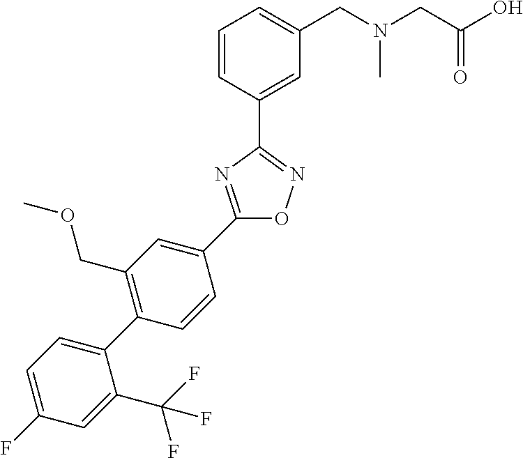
C1=CC(C2=NOC(C3=CC(COC)=C(C4=CC=C(F)C=C4C(F)(F)F)C=C3)=N2)=CC(CN(CC(O)=O)C)=C1
